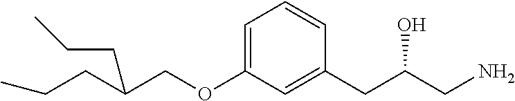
C1=C(OCC(CCC)CCC)C=C(CC(CN)O)C=C1
